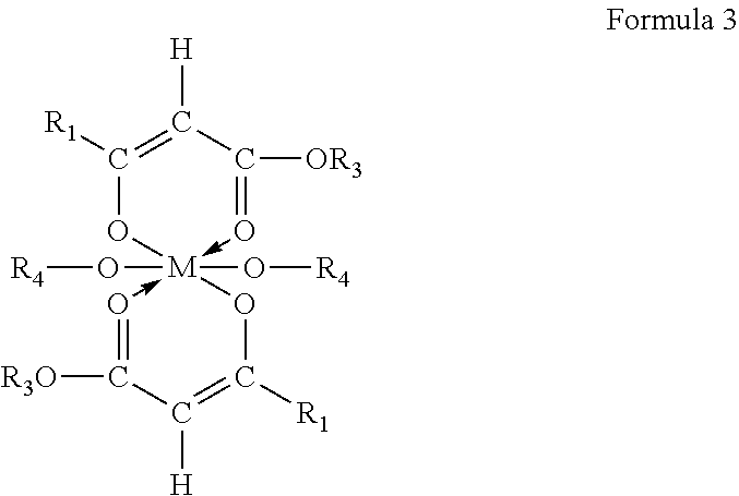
O1->[M]2(O[R4])(O[R4])(-O=C([OR3])C([H])=C([R1])O2)OC([R1])=C([H])C=1[R3O]
